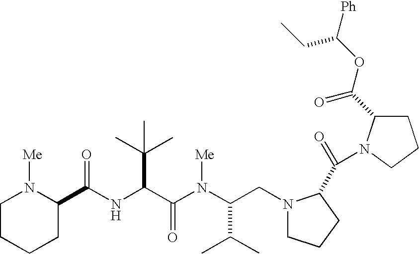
N(C(C(N(C(C(C)C)CN1CCCC1C(=O)N1C(C(OC([Ph])CC)=O)CCC1)[Me])=O)C(C)(C)C)C(=O)C1N([Me])CCCC1
